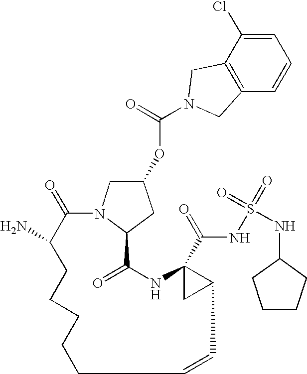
C1=C(Cl)C2=C(C=C1)CN(C(=O)OC1CN3C(C1)C(=O)NC1(C(=O)NS(=O)(=O)NC4CCCC4)CC1C=CCCCCCC(N)C3=O)C2
